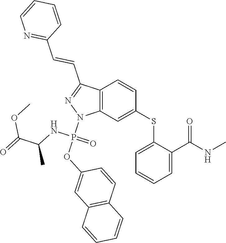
C1(SC2=CC3=C(C=C2)C(C=CC2=NC=CC=C2)=NN3P(OC2=CC3=C(C=C2)C=CC=C3)(NC(C)C(=O)OC)=O)=CC=CC=C1C(NC)=O
